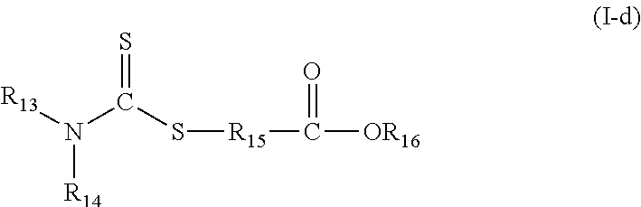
N(C(S[R15]C([OR16])=O)=S)([R13])[R14]
